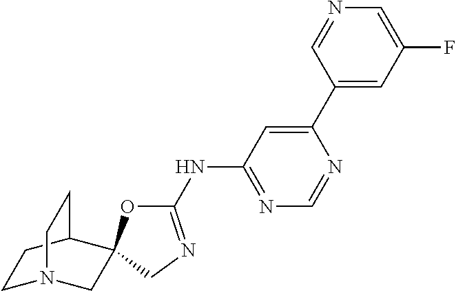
C1(NC2=NC=NC(C3=CC(F)=CN=C3)=C2)=NCC2(O1)CN1CCC2CC1
